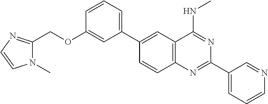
C1(C2=CC3=C(C=C2)N=C(C2=CC=CN=C2)N=C3NC)=CC=CC(OCC2=NC=CN2C)=C1
